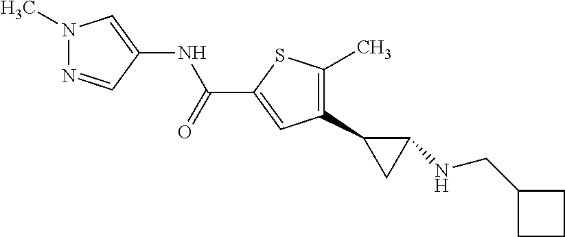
C1(C2CC2NCC2CCC2)=C(C)SC(C(NC2=CN(C)N=C2)=O)=C1
